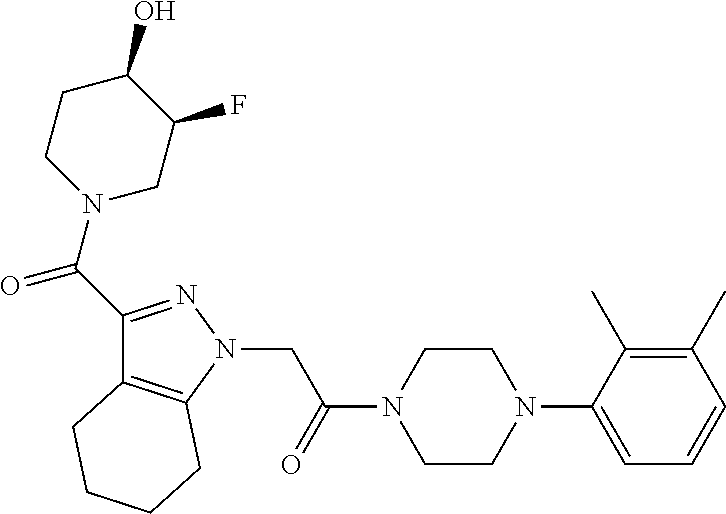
C(N1CC(F)C(O)CC1)(=O)C1=NN(CC(N2CCN(C3=CC=CC(C)=C3C)CC2)=O)C2=C1CCCC2
